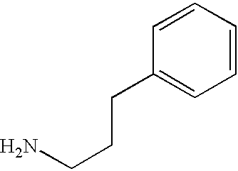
C1=CC(CCCN)=CC=C1
